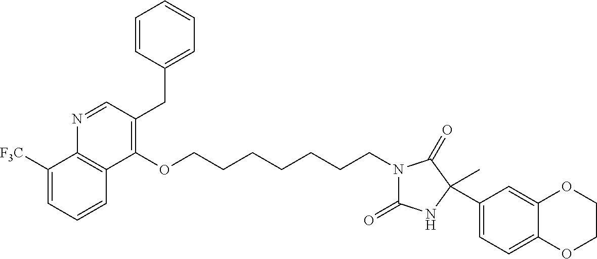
N1=CC(CC2=CC=CC=C2)=C(OCCCCCCCN2C(=O)NC(C3=CC=C4C(=C3)OCCO4)(C)C2=O)C2=C1C([F3C])=CC=C2
